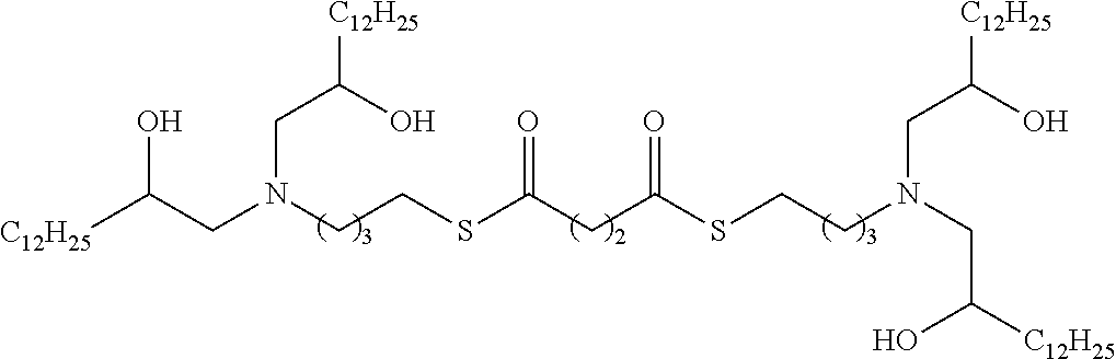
C(CN(CC(O)[C12H25])CCSC(CC(=O)SCCN(CC(O)[C12H25])CC(O)[C12H25])=O)(O)[C12H25]
